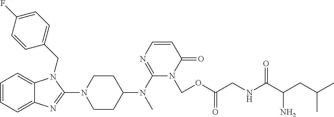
C1=CC=C2C(=C1)N(CC1=CC=C(F)C=C1)C(N1CCC(N(C3=NC=CC(=O)N3COC(CNC(C(CC(C)C)N)=O)=O)C)CC1)=N2
